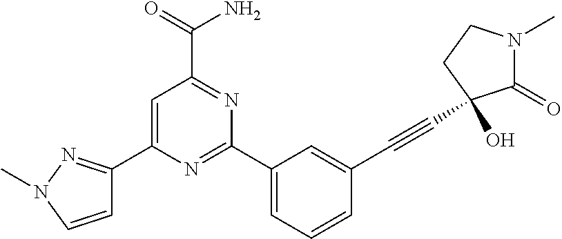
C1(C2=CC=CC(C#CC3(O)C(=O)N(C)CC3)=C2)=NC(C2=NN(C)C=C2)=CC(C(=O)N)=N1
